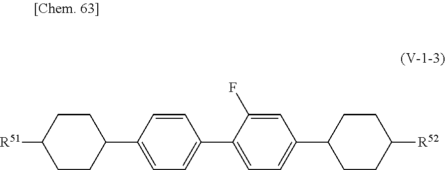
C1(C2=CC=C(C3=CC=C(C4CCC([R52])CC4)C=C3F)C=C2)CCC([R51])CC1
